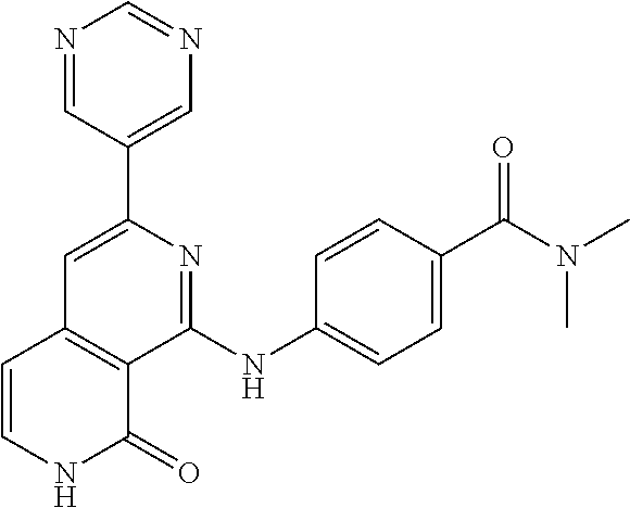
N1=CC(C2=CC3=C(C(NC4=CC=C(C(N(C)C)=O)C=C4)=N2)C(=O)NC=C3)=CN=C1
